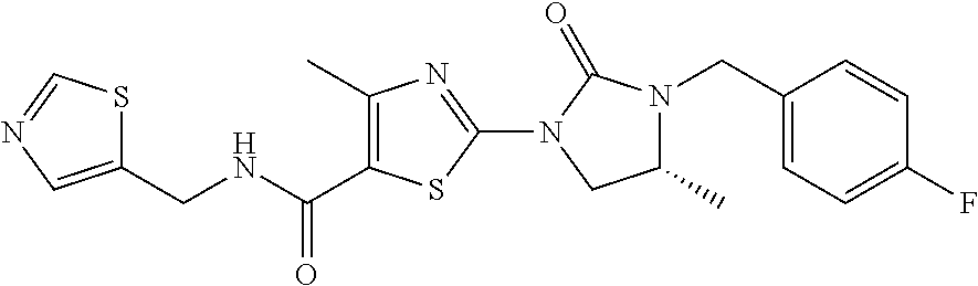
C1(C)=C(C(=O)NCC2=CN=CS2)SC(N2C(=O)N(CC3=CC=C(F)C=C3)C(C)C2)=N1
